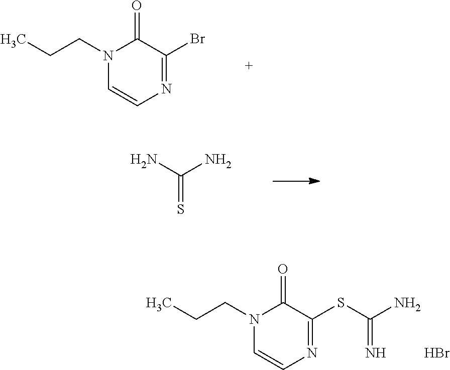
CCCN1C=CN=C(Br)C1=O.NC(N)=S.CCCN1C=CN=C(SC(N)=N)C1=O.Br
